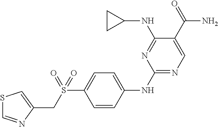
C1(NC2=CC=C(S(=O)(CC3=CSC=N3)=O)C=C2)=NC=C(C(=O)N)C(NC2CC2)=N1
